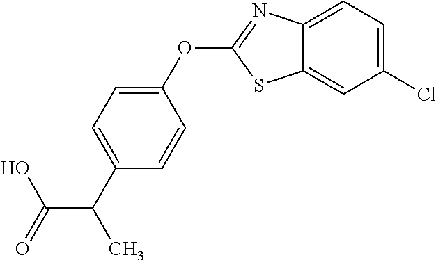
C1=CC(OC2=NC3=CC=C(Cl)C=C3S2)=CC=C1C(C(=O)O)C
